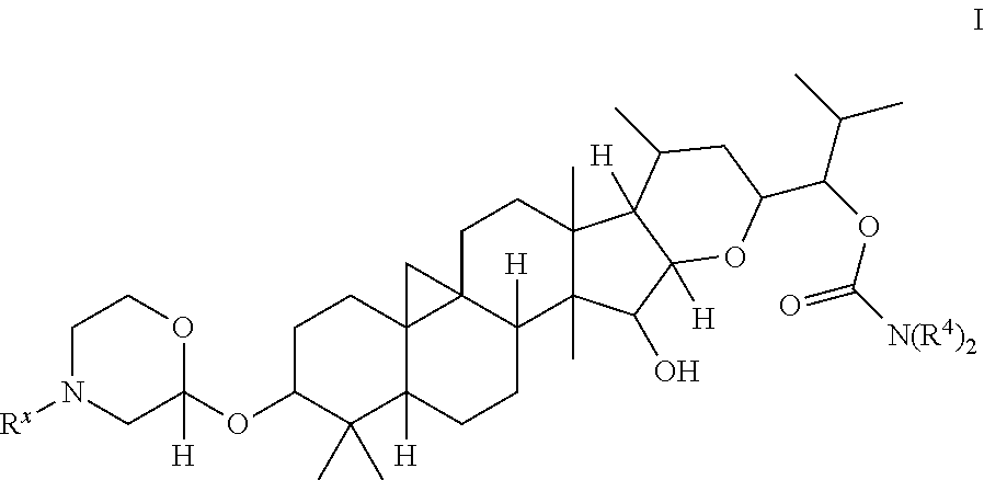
C1N([Rx])CC(OC2C(C)(C)C3([H])C4(CC2)C2(C([H])(CC3)C3(C)C(C)(CC2)C2([H])C([H])(C3O)OC(C(OC(=O)[N(R4)2])C(C)C)CC2C)C4)([H])OC1
